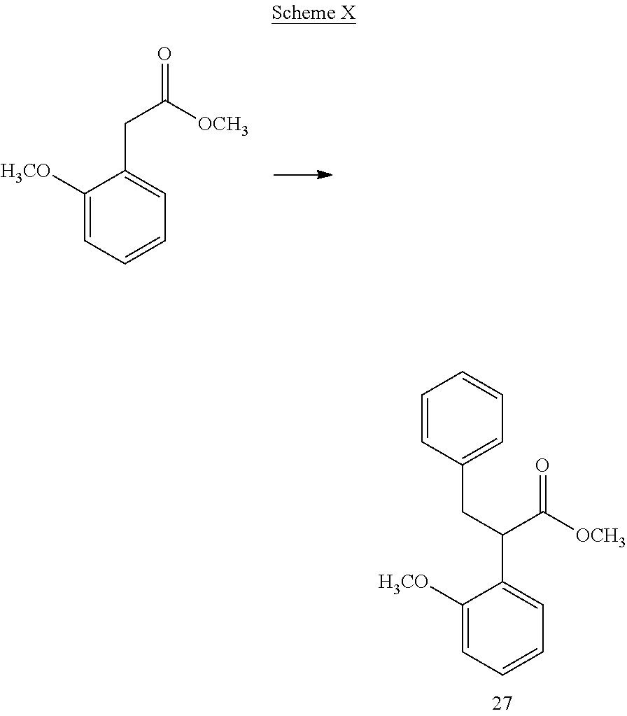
C1([H3CO])=CC=CC=C1CC([OCH3])=O.C1([H3CO])=CC=CC=C1C(C([OCH3])=O)CC1=CC=CC=C1
